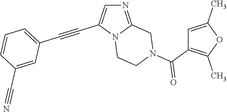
N12CCN(C(C3=C(C)OC(C)=C3)=O)CC1=NC=C2C#CC1=CC=CC(C#N)=C1
